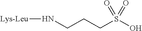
N(CCCS(O)(=O)=O)[Lys-Leu]
